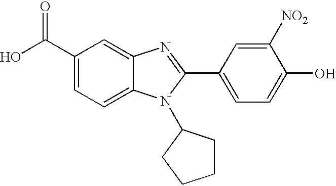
C1(C(O)=O)=CC=C2C(=C1)N=C(C1=CC=C(O)C([NO2])=C1)N2C1CCCC1
